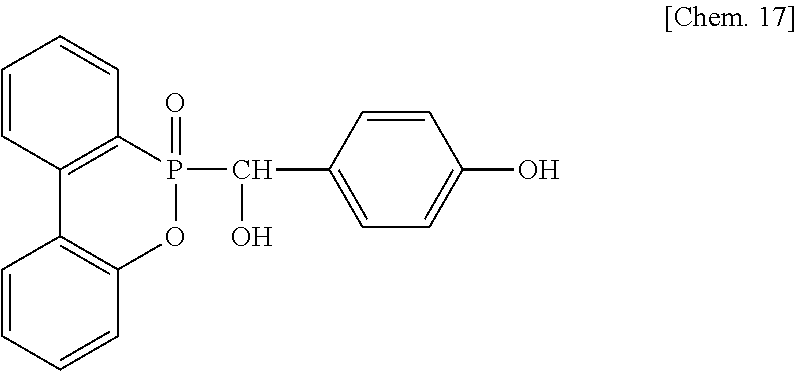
O1C2=C(C3=C(C=CC=C3)P1(C(O)C1=CC=C(O)C=C1)=O)C=CC=C2
